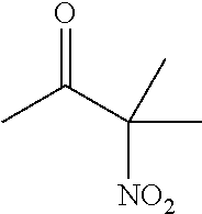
CC(C(C)([NO2])C)=O
